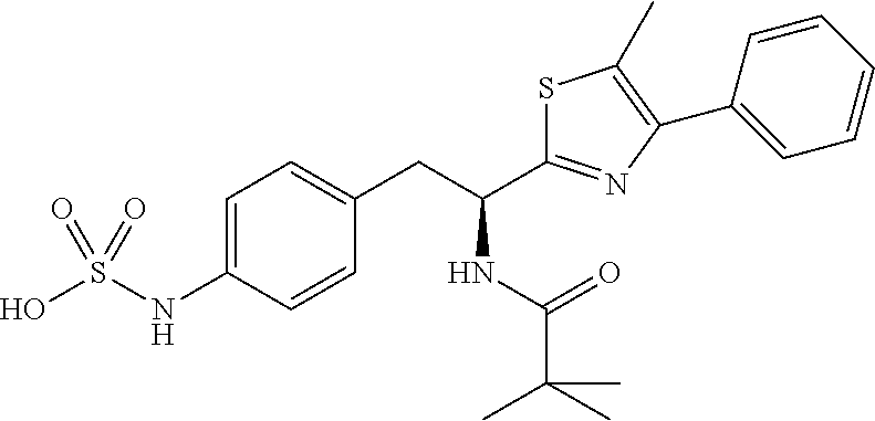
C1=C(NS(O)(=O)=O)C=CC(CC(NC(=O)C(C)(C)C)C2=NC(C3=CC=CC=C3)=C(C)S2)=C1
